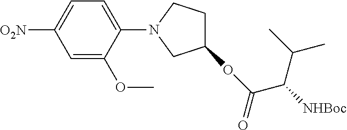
C1=C(OC)C(N2CC(OC(=O)C([NHBoc])C(C)C)CC2)=CC=C1[O2N]
